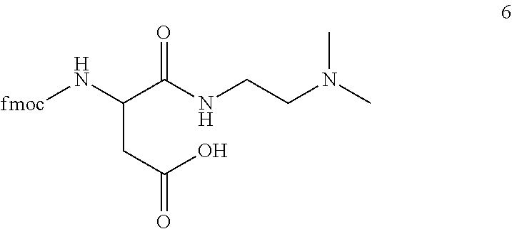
C(CC(O)=O)(C(NCCN(C)C)=O)N[fmoc]
